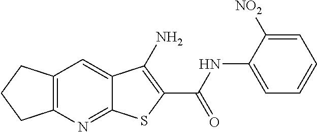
C12=C(N=C3C(=C1)C(N)=C(C(NC1=CC=CC=C1[NO2])=O)S3)CCC2
